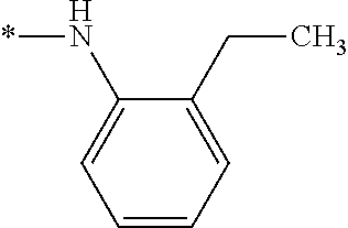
*NC1=CC=CC=C1CC
